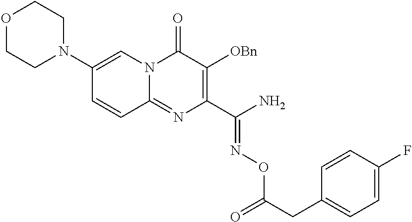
N1(C2=CN3C(=NC(C(N)=NOC(CC4=CC=C(F)C=C4)=O)=C([OBn])C3=O)C=C2)CCOCC1
